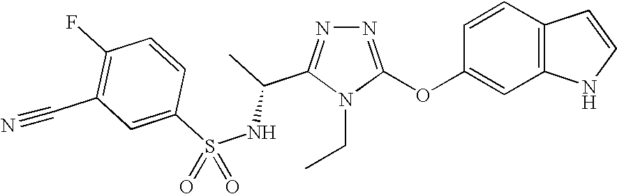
N1=C(OC2=CC3=C(C=C2)C=CN3)N(CC)C(C(C)NS(C2=CC(C#N)=C(F)C=C2)(=O)=O)=N1
